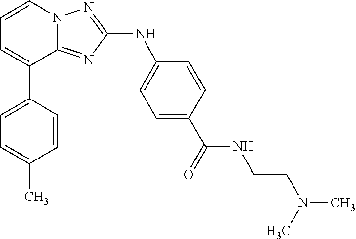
C1=CN2C(=NC(NC3=CC=C(C(=O)NCCN(C)C)C=C3)=N2)C(C2=CC=C(C)C=C2)=C1
